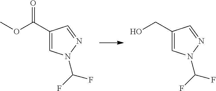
C1(CO)=CN(C(F)F)N=C1.C1(C(OC)=O)=CN(C(F)F)N=C1
